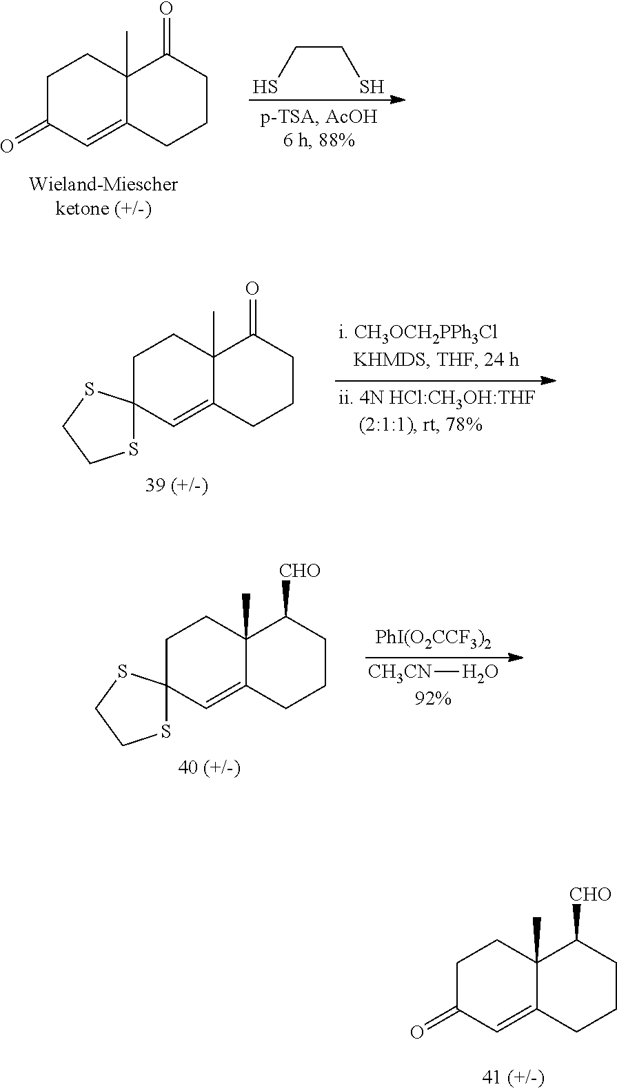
C1C(=O)C=C2C(C)(C1)C([CHO])CCC2.C1C(=O)C=C2C(C)(C1)C(=O)CCC2.C(CS)S.C1C2(C=C3C(C)(C1)C(=O)CCC3)SCCS2.C1C2(C=C3C(C)(C1)C([CHO])CCC3)SCCS2.[CH3CN]O
